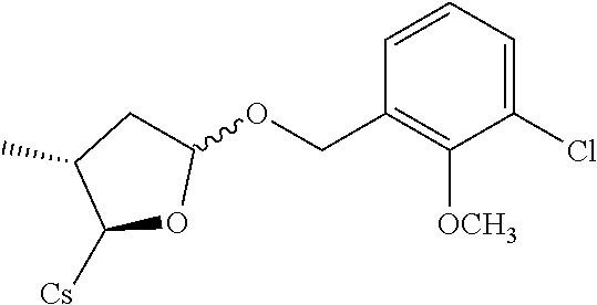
C1=CC=C(Cl)C([OCH3])=C1COC1CC(C)C([Cs])O1
